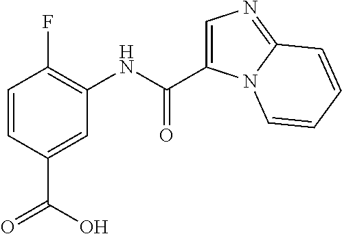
C1=CC(C(O)=O)=CC(NC(C2=CN=C3N2C=CC=C3)=O)=C1F
